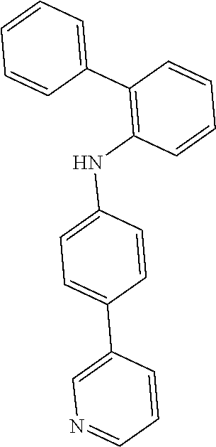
C1(C2=CC=CC=C2)=C(NC2=CC=C(C3=CN=CC=C3)C=C2)C=CC=C1
